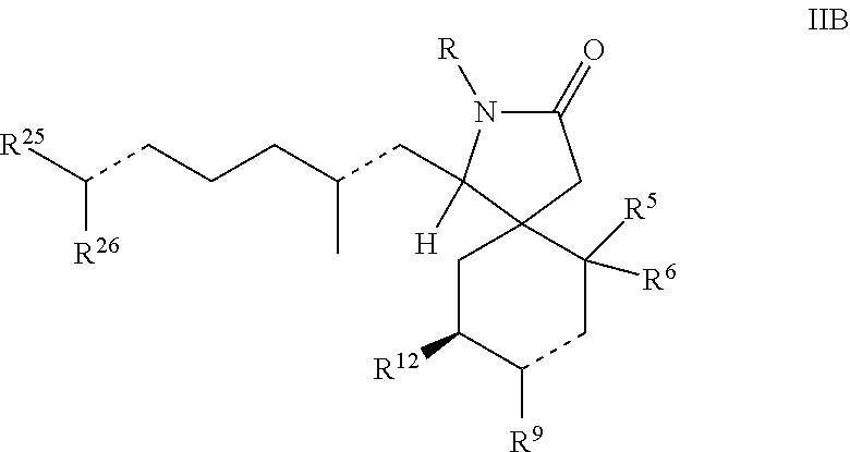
C1(=O)N([R])C(CC(CCCC([R25])[R26])C)([H])C2(C1)CC([R12])C([R9])CC2([R5])[R6]
